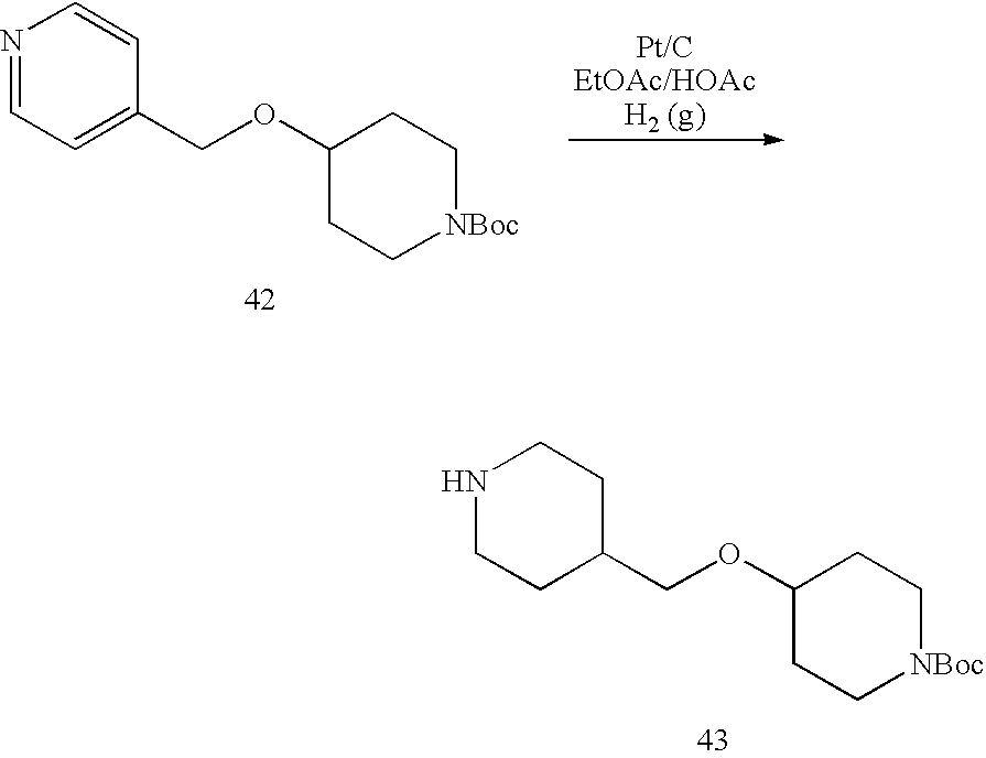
N1=CC=C(COC2CC[NBoc]CC2)C=C1.N1CCC(COC2CC[NBoc]CC2)CC1
